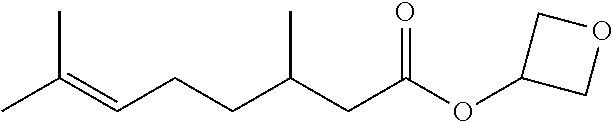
CC(=CCCC(CC(OC1COC1)=O)C)C
